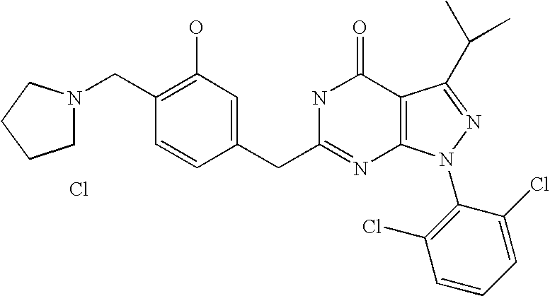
Cl.C(C1=C(O)C=C(CC2=NC3=C(C(=O)N2)C(C(C)C)=NN3C2=C(Cl)C=CC=C2Cl)C=C1)N1CCCC1
